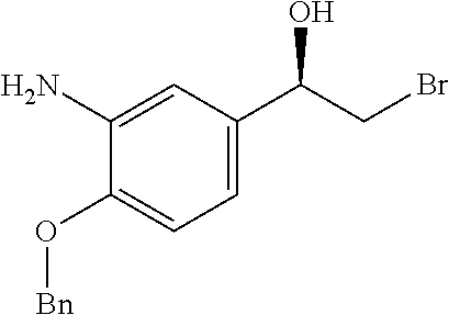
C1=C(C(CBr)O)C=C(N)C(O[Bn])=C1
